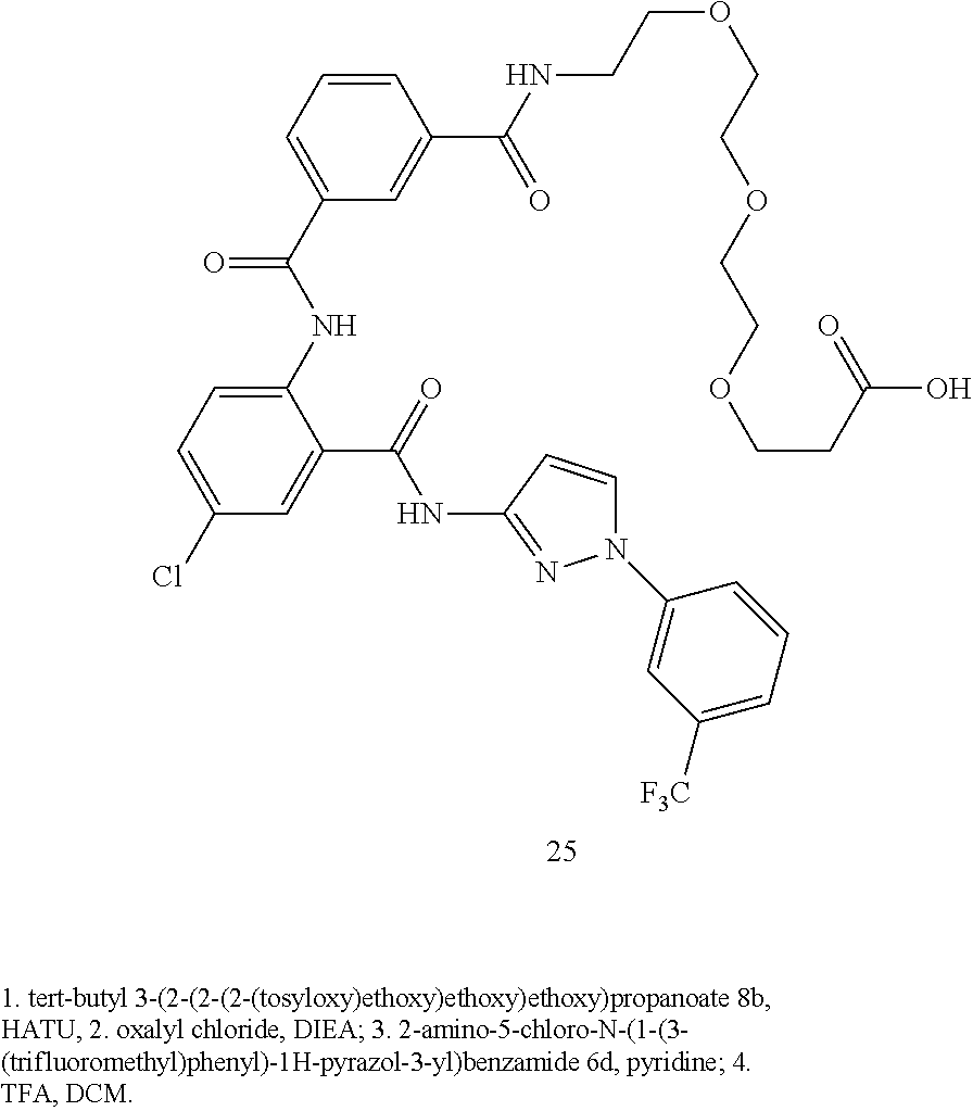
C1=CC=C(C(=O)NC2=CC=C(Cl)C=C2C(=O)NC2=NN(C3=CC([F3C])=CC=C3)C=C2)C=C1C(NCCOCCOCCOCCC(=O)O)=O
